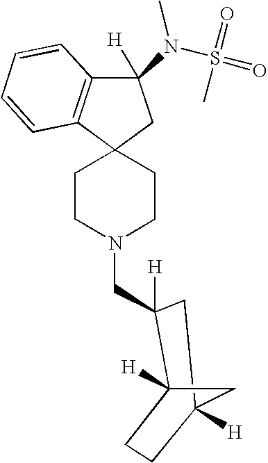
C12(CCN(CC3([H])C4([H])CCC([H])(C3)C4)CC1)CC(N(S(=O)(C)=O)C)([H])C1=C2C=CC=C1
